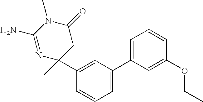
N1=C(N)N(C)C(=O)CC1(C1=CC(C2=CC=CC(OCC)=C2)=CC=C1)C
